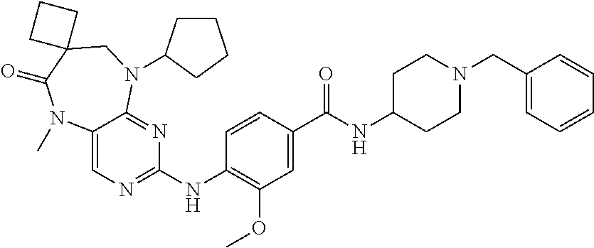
C1(NC2=NC=C3C(=N2)N(C2CCCC2)CC2(C(=O)N3C)CCC2)=C(OC)C=C(C(NC2CCN(CC3=CC=CC=C3)CC2)=O)C=C1
